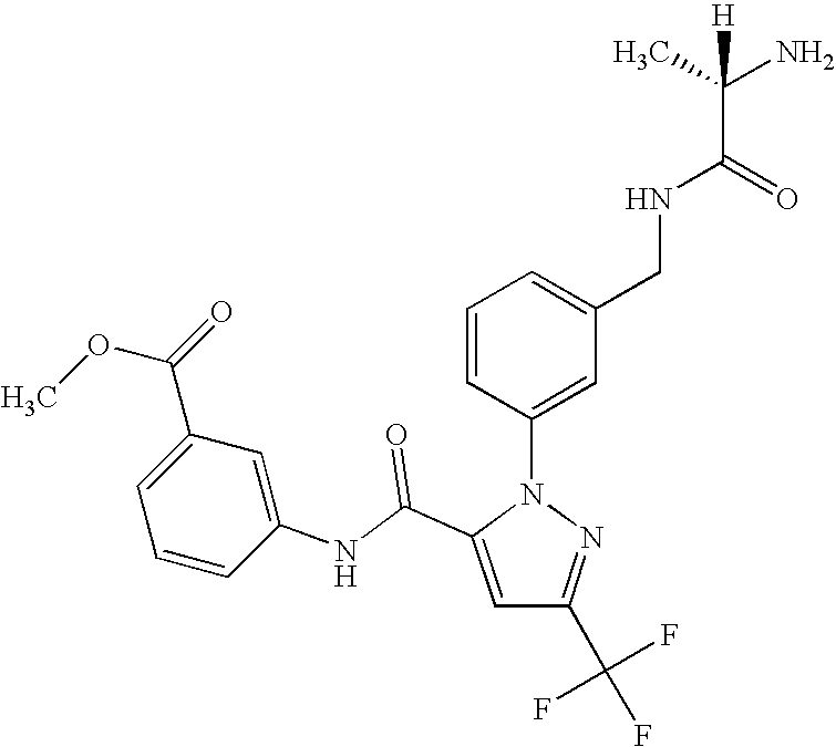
C1=C(C(NC2=CC(C(=O)OC)=CC=C2)=O)N(C2=CC(CNC(C(N)(C)[H])=O)=CC=C2)N=C1C(F)(F)F
